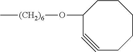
C1(O[(CH2)6]C)C#CCCCCC1
